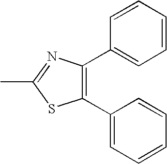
C1(C2=CC=CC=C2)=C(C2=CC=CC=C2)N=C(C)S1
